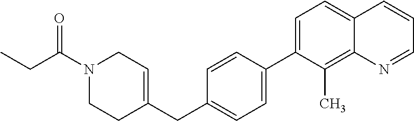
C1(C2=CC=C(CC3=CCN(C(CC)=O)CC3)C=C2)=CC=C2C(=C1C)N=CC=C2
